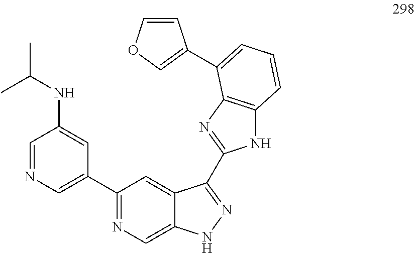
C1=NC=C(C2=NC=C3C(=C2)C(C2=NC4=C(N2)C=CC=C4C2=COC=C2)=NN3)C=C1NC(C)C
